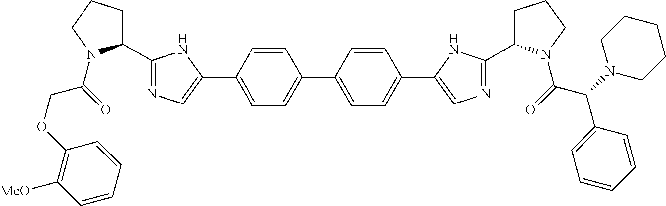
C(C(=O)N1C(C2=NC=C(C3=CC=C(C4=CC=C(C5=CN=C(C6CCCN6C(=O)C(N6CCCCC6)C6=CC=CC=C6)N5)C=C4)C=C3)N2)CCC1)OC1=C([MeO])C=CC=C1
